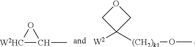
[W2HC]1C(C)O1.[W2]C1([(CH2)k1]OC)COC1
